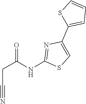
S1C(C2=CSC(NC(CC#N)=O)=N2)=CC=C1
